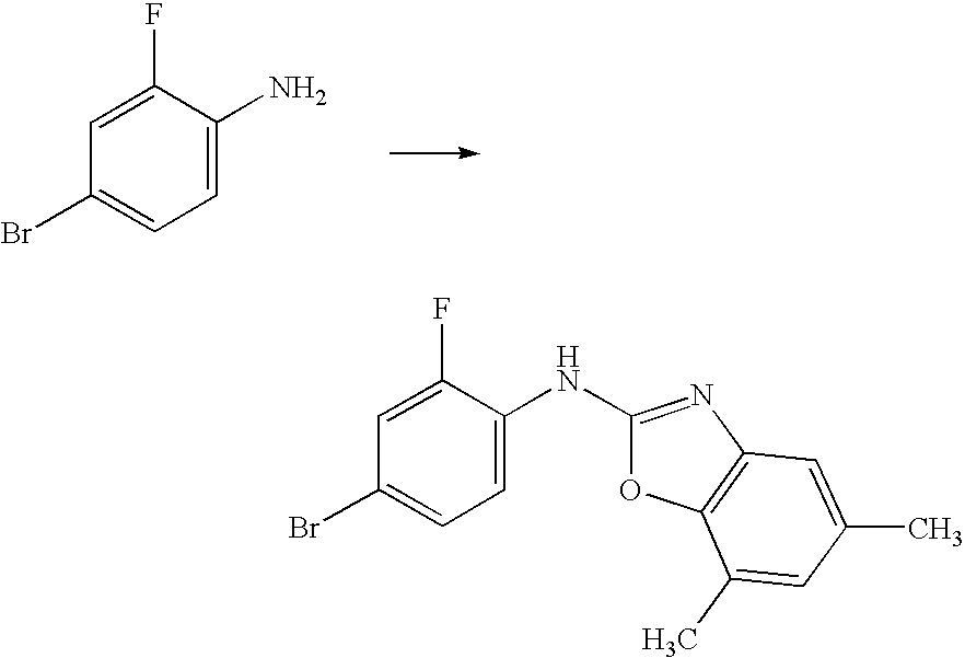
C1=C(F)C(N)=CC=C1Br.C1=C(F)C(NC2=NC3=C(O2)C(C)=CC(C)=C3)=CC=C1Br
